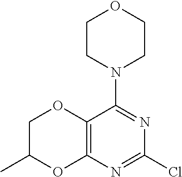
C12=C(N=C(Cl)N=C1N1CCOCC1)OC(C)CO2
